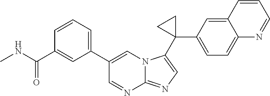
C1=CC=C(C2=CN3C(=NC=C3C3(C4=CC=C5C(=C4)C=CC=N5)CC3)N=C2)C=C1C(=O)NC
